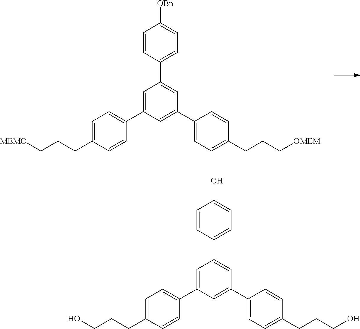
[MEMO]CCCC1=CC=C(C2=CC(C3=CC=C([OBn])C=C3)=CC(C3=CC=C(CCC[OMEM])C=C3)=C2)C=C1.OCCCC1=CC=C(C2=CC(C3=CC=C(O)C=C3)=CC(C3=CC=C(CCCO)C=C3)=C2)C=C1
